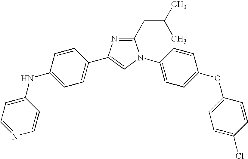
C1(CC(C)C)=NC(C2=CC=C(NC3=CC=NC=C3)C=C2)=CN1C1=CC=C(OC2=CC=C(Cl)C=C2)C=C1
